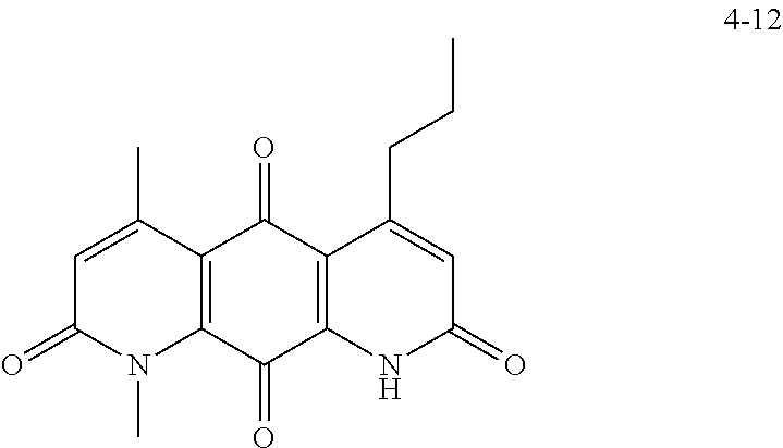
C1=C(C)C2=C(N(C)C1=O)C(=O)C1=C(C2=O)C(CCC)=CC(=O)N1
